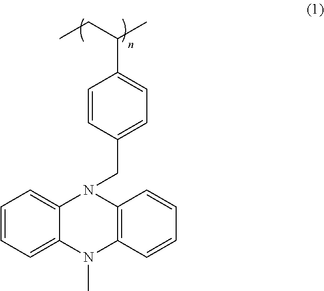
C1=CC=C2C(=C1)N(CC1=CC=C(C(CC)C)C=C1)C1=C(N2C)C=CC=C1
